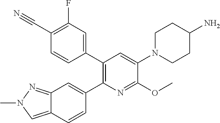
C12=CN(C)N=C1C=C(C1=C(C3=CC(F)=C(C#N)C=C3)C=C(N3CCC(N)CC3)C(OC)=N1)C=C2
